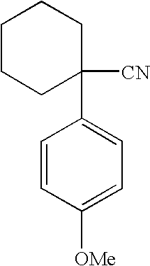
C1(C2=CC=C([OMe])C=C2)([CN])CCCCC1
